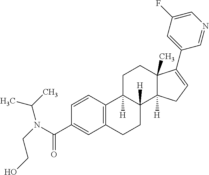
C12=C(C=CC(C(N(CCO)C(C)C)=O)=C1)C1([H])C([H])(CC2)C2([H])C(C)(CC1)C(C1=CC(F)=CN=C1)=CC2
